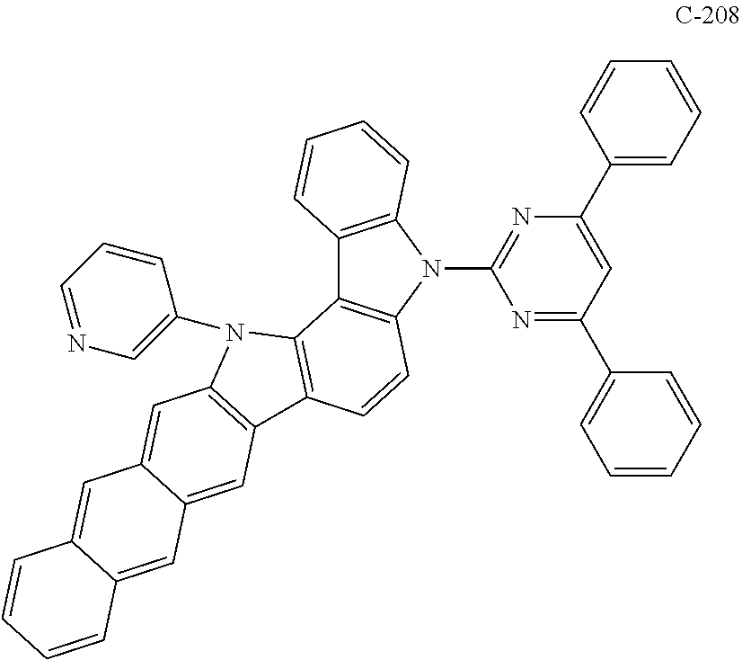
C12=C(N(C3=NC(C4=CC=CC=C4)=CC(C4=CC=CC=C4)=N3)C3=C1C1=C(C=C3)C3=C(N1C1=CN=CC=C1)C=C1C(=C3)C=C3C(=C1)C=CC=C3)C=CC=C2
